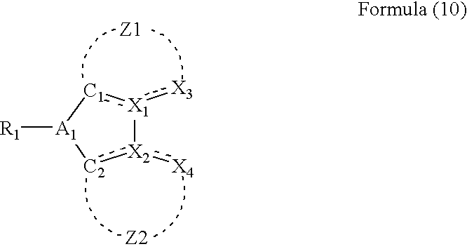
[X1]1(:[X3]):[C1][A1]([R1])[C2]:[X2]1:[X4]
